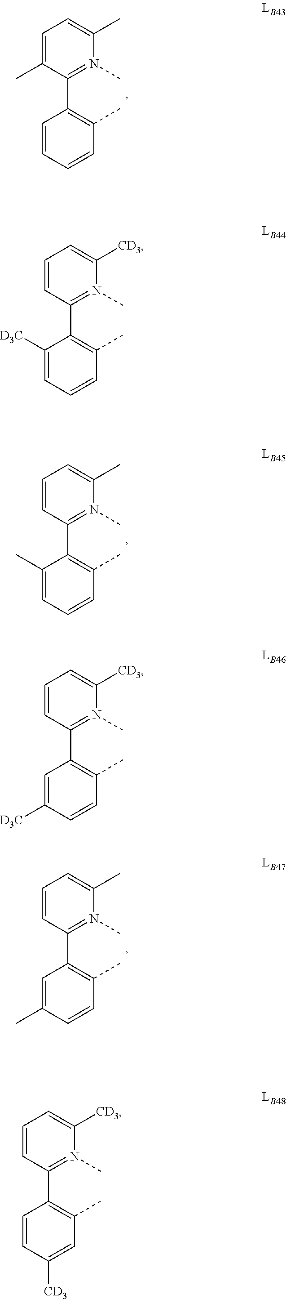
C1=CC(C)=C(C2=N(C)C(C)=CC=C2C)C=C1.C1=CC(C)=C(C2=N(C)C(C)=CC=C2)C(C)=C1.C1=CC(C)=C(C2=N(C)C(C)=CC=C2)C=C1C.C1=CC(C)=C(C2=N(C)C([CD3])=CC=C2)C([D3C])=C1.C1=CC(C)=C(C2=N(C)C([CD3])=CC=C2)C=C1[D3C].C1([CD3])=CC(C)=C(C2=N(C)C([CD3])=CC=C2)C=C1
